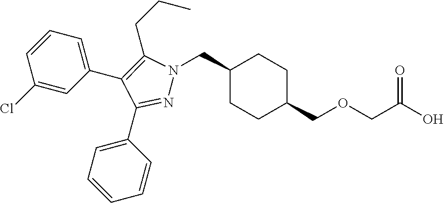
C1(CN2N=C(C3=CC=CC=C3)C(C3=CC=CC(Cl)=C3)=C2CCC)CCC(COCC(O)=O)CC1
